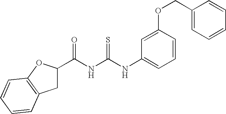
C1(C(NC(NC2=CC=CC(OCC3=CC=CC=C3)=C2)=S)=O)CC2=C(O1)C=CC=C2
